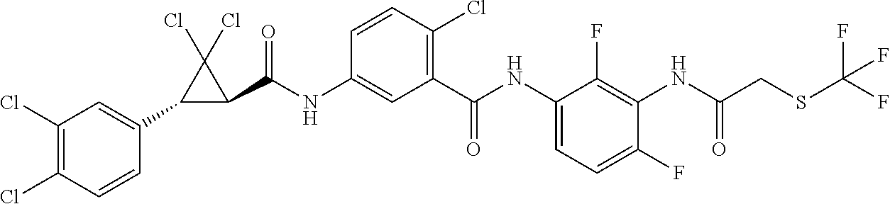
C1(Cl)=C(Cl)C=CC(C2C(C(NC3=CC(C(NC4=CC=C(F)C(NC(CSC(F)(F)F)=O)=C4F)=O)=C(Cl)C=C3)=O)C2(Cl)Cl)=C1
